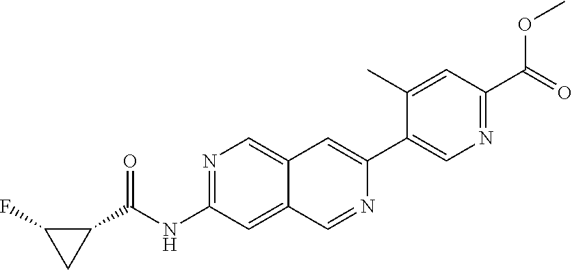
N1=C(NC(C2C(F)C2)=O)C=C2C(=C1)C=C(C1=CN=C(C(=O)OC)C=C1C)N=C2
